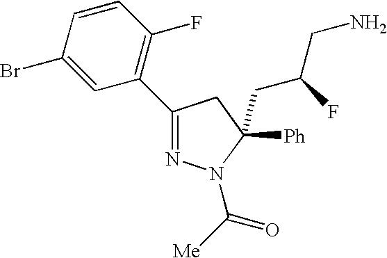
C1(C2=C(F)C=CC(Br)=C2)=NN(C([Me])=O)C([Ph])(CC(CN)F)C1
